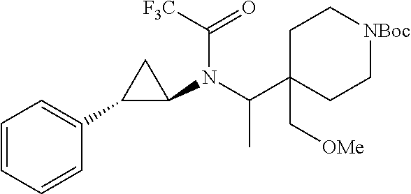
C1C(C(N(C2CC2C2=CC=CC=C2)C([F3C])=O)C)(C[OMe])CC[NBoc]C1
